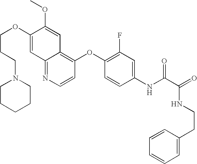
C(OC1=CC2=NC=CC(OC3=C(F)C=C(NC(C(=O)NCCC4=CC=CC=C4)=O)C=C3)=C2C=C1OC)CCN1CCCCC1
